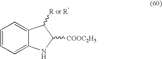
C1=CC=C2C(=C1)C([R or R])C([COOC2H5])N2
